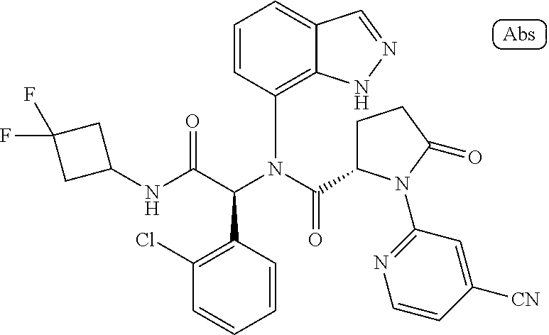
C1(NC(C(N(C(=O)C2CCC(=O)N2C2=NC=CC([CN])=C2)C2=C3C(=CC=C2)C=NN3)C2=C(Cl)C=CC=C2)=O)CC(F)(F)C1
